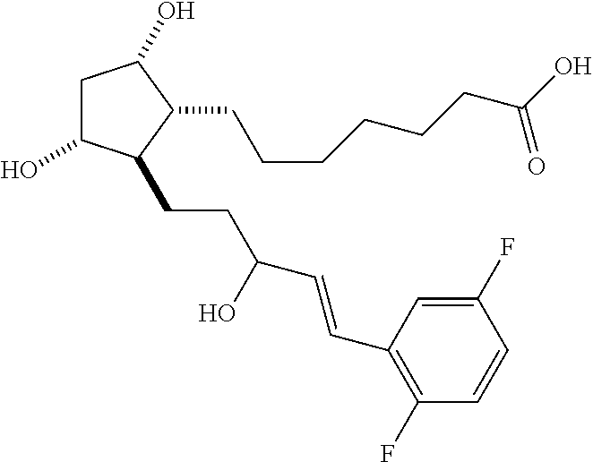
C1C(O)C(CCC(C=CC2=C(F)C=CC(F)=C2)O)C(CCCCCCC(O)=O)C1O
